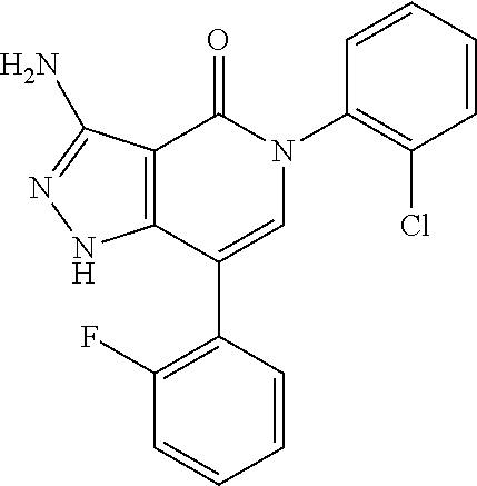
C12=C(C(C3=C(F)C=CC=C3)=CN(C3=C(Cl)C=CC=C3)C1=O)NN=C2N
